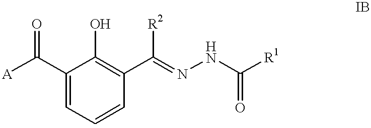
[A]C(C1=CC=CC(C(=NNC([R1])=O)[R2])=C1O)=O
